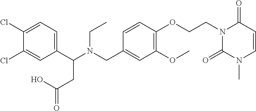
C1(C(N(CC2=CC(OC)=C(OCCN3C(=O)N(C)C=CC3=O)C=C2)CC)CC(=O)O)=CC=C(Cl)C(Cl)=C1
